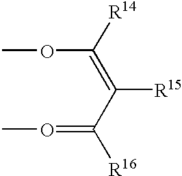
COC(=C([R15])C([R16])=OC)[R14]
